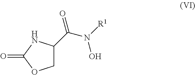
C1C(C(N([R1])O)=O)NC(=O)O1
